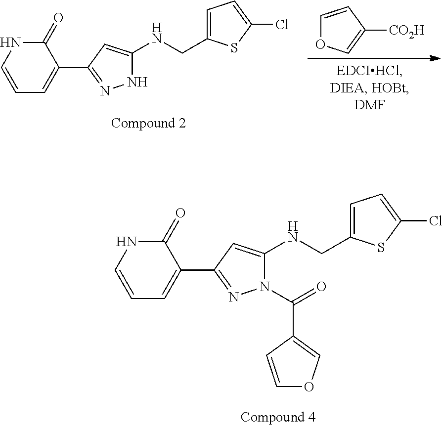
C1=CC=C(C2=NNC(NCC3=CC=C(Cl)S3)=C2)C(=O)N1.C1=CC([CO2H])=CO1.C1=CC=C(C2=NN(C(C3=COC=C3)=O)C(NCC3=CC=C(Cl)S3)=C2)C(=O)N1
